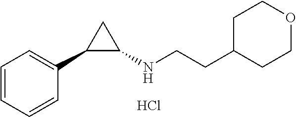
C1=CC=CC=C1C1C(NCCC2CCOCC2)C1.Cl
